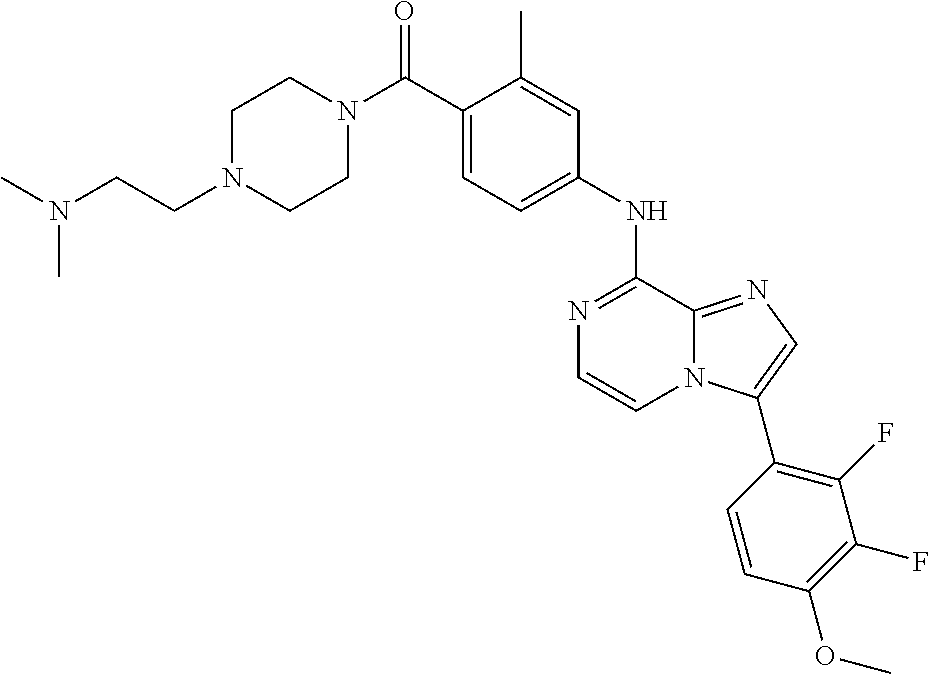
C1(NC2=NC=CN3C2=NC=C3C2=C(F)C(F)=C(OC)C=C2)=CC=C(C(N2CCN(CCN(C)C)CC2)=O)C(C)=C1
